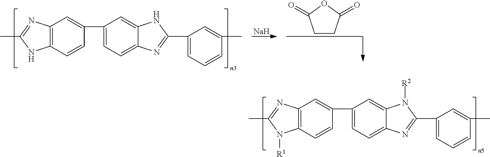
CC1=NC2=C(N1[R1])C=CC(C1=CC=C3C(=C1)N([R2])C(C1=CC=CC(C)=C1)=N3)=C2.[Na].CC1=NC2=C(N1)C=CC(C1=CC=C3C(=C1)NC(C1=CC=CC(C)=C1)=N3)=C2.C1CC(=O)OC1=O
